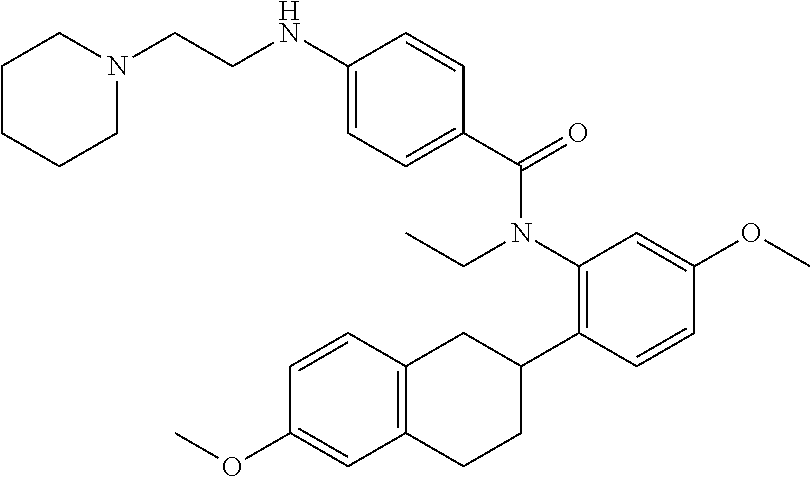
C1CCCN(CCNC2=CC=C(C(=O)N(C3=C(C4CC5=C(CC4)C=C(OC)C=C5)C=CC(OC)=C3)CC)C=C2)C1
